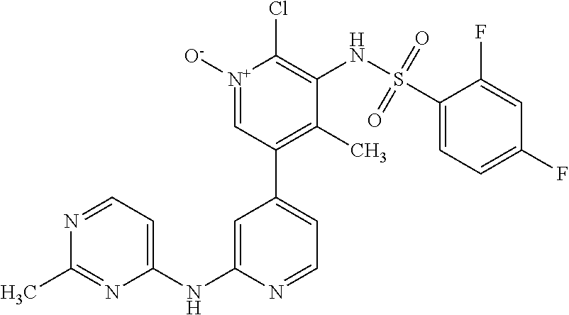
[N+]1([O-])=CC(C2=CC=NC(NC3=CC=NC(C)=N3)=C2)=C(C)C(NS(C2=CC=C(F)C=C2F)(=O)=O)=C1Cl
